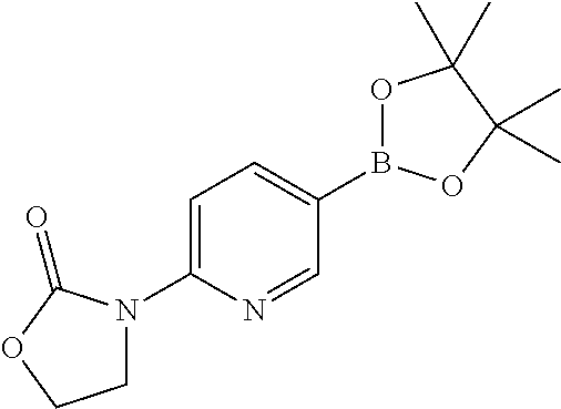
C1=C(N2CCOC2=O)N=CC(B2OC(C)(C)C(C)(C)O2)=C1
